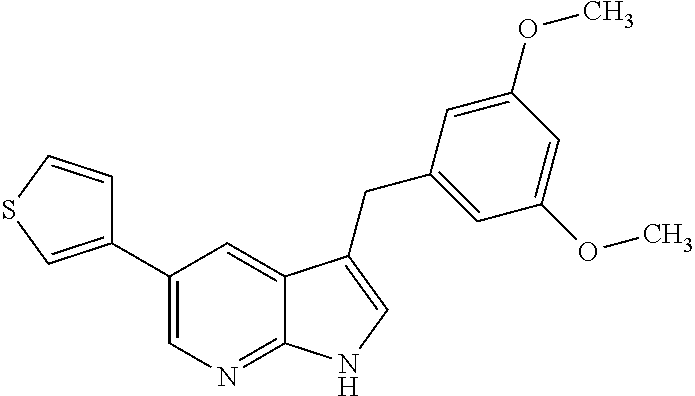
C1(C2=CSC=C2)=CN=C2C(=C1)C(CC1=CC(OC)=CC(OC)=C1)=CN2
